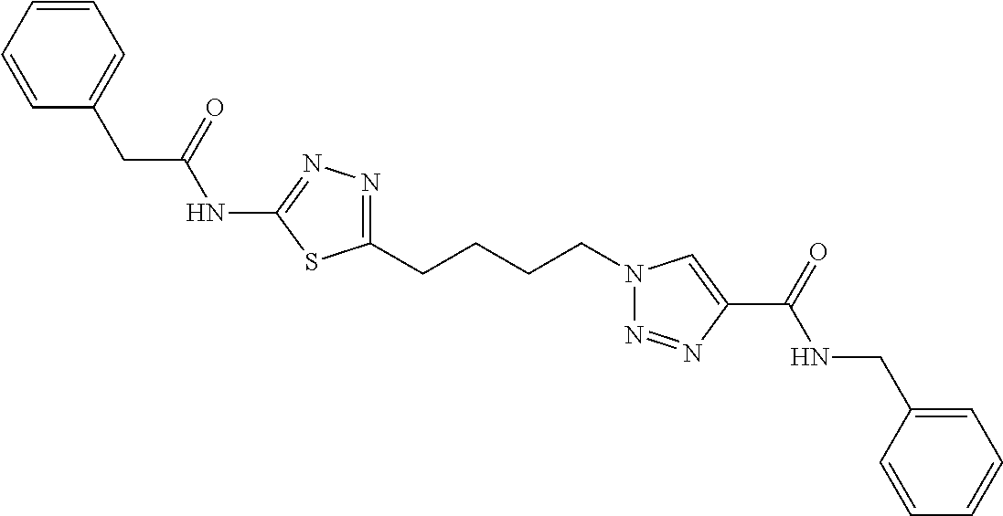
C1=CC=CC(CC(=O)NC2=NN=C(CCCCN3N=NC(C(=O)NCC4=CC=CC=C4)=C3)S2)=C1
